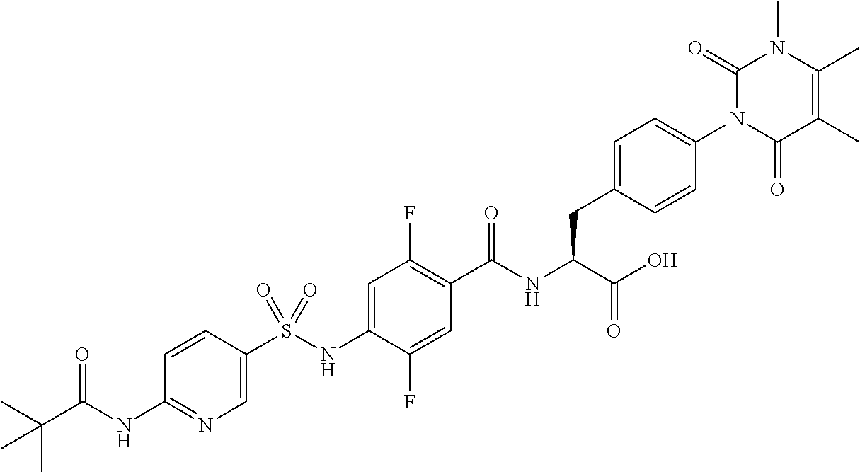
C1=C(S(NC2=CC(F)=C(C(NC(C(O)=O)CC3=CC=C(N4C(=O)C(C)=C(C)N(C)C4=O)C=C3)=O)C=C2F)(=O)=O)C=CC(NC(C(C)(C)C)=O)=N1
